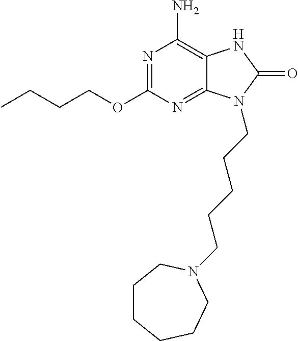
O(C1=NC(N)=C2C(=N1)N(CCCCCN1CCCCCC1)C(=O)N2)CCCC
